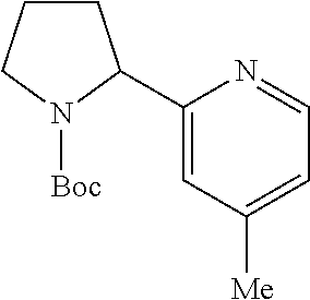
C1CCN([Boc])C1C1=CC([Me])=CC=N1
